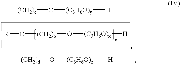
[(CH2)c](O[(C3H6O)y][H])C([(CH2)b]O[(C3H6O)x][H])([(CH2)d]O[(C3H6O)z][H])[R]
